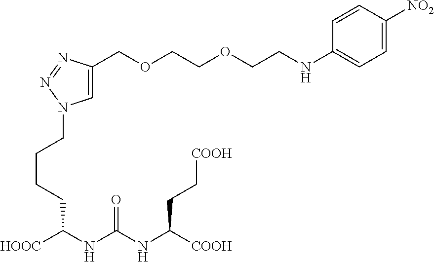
C1=C(COCCOCCNC2=CC=C([NO2])C=C2)N=NN1CCCCC([HOOC])NC(NC([COOH])CC[COOH])=O
